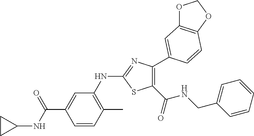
C1(C(=O)NCC2=CC=CC=C2)=C(C2=CC3=C(OCO3)C=C2)N=C(NC2=C(C)C=CC(C(NC3CC3)=O)=C2)S1
